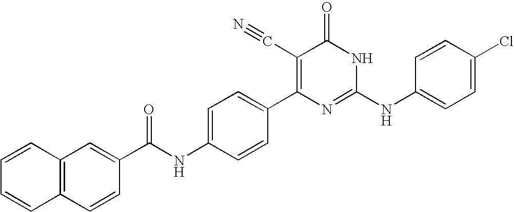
C1=CC(C2=C(C#N)C(=O)NC(NC3=CC=C(Cl)C=C3)=N2)=CC=C1NC(=O)C1=CC2=C(C=C1)C=CC=C2
